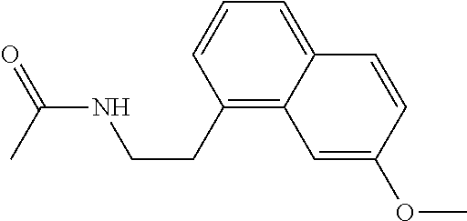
C1(CCNC(=O)C)=C2C(=CC=C1)C=CC(OC)=C2
